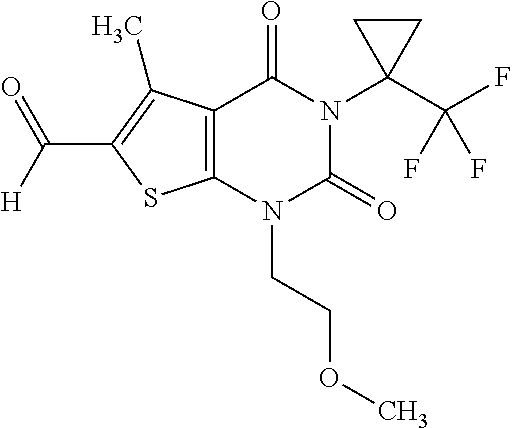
C12=C(N(CCOC)C(=O)N(C3(C(F)(F)F)CC3)C1=O)SC(C([H])=O)=C2C
